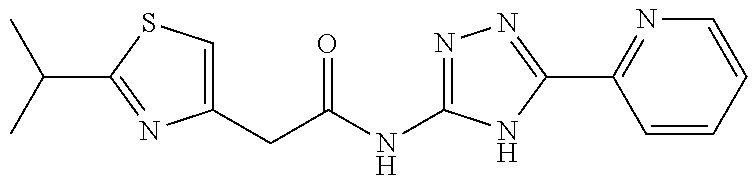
C1(CC(=O)NC2=NN=C(C3=NC=CC=C3)N2)=CSC(C(C)C)=N1
